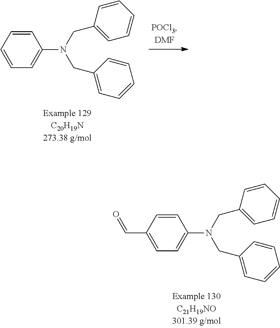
C1(C=O)=CC=C(N(CC2=CC=CC=C2)CC2=CC=CC=C2)C=C1.C1=CC=C(N(CC2=CC=CC=C2)CC2=CC=CC=C2)C=C1
